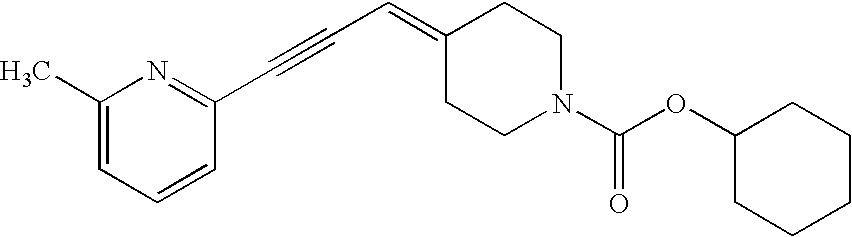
C1(C)=CC=CC(C#CC=C2CCN(C(OC3CCCCC3)=O)CC2)=N1
